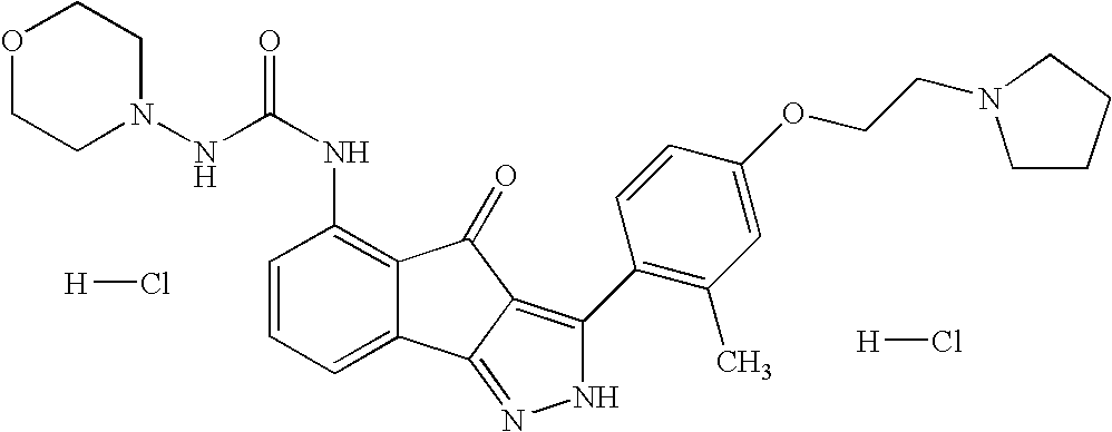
N(C(NC1=C2C(=CC=C1)C1=NNC(C3=C(C)C=C(OCCN4CCCC4)C=C3)=C1C2=O)=O)N1CCOCC1.[H]Cl.[H]Cl
